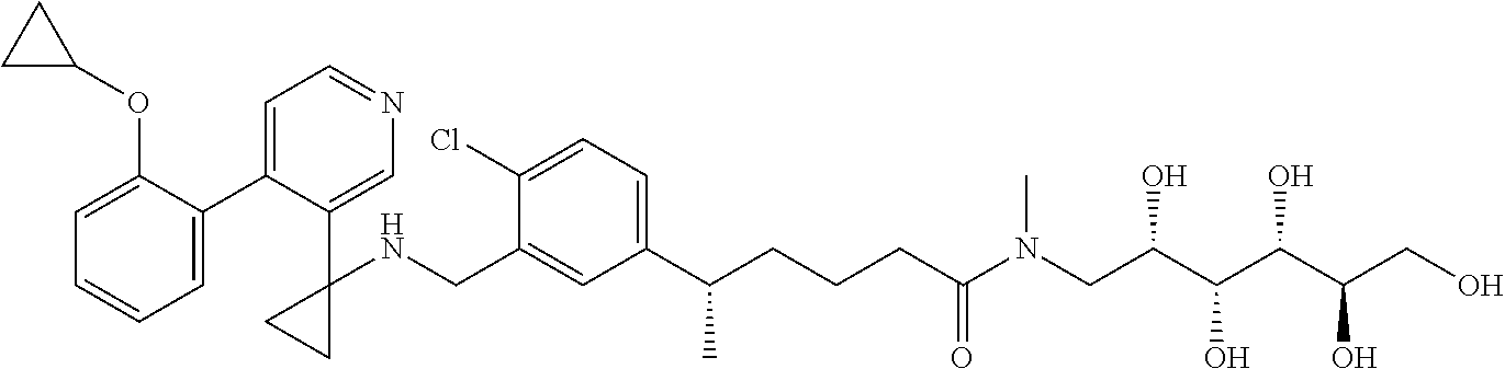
C1(C2=CC=NC=C2C2(NCC3=CC(C(CCCC(N(CC(C(C(C(CO)O)O)O)O)C)=O)C)=CC=C3Cl)CC2)=CC=CC=C1OC1CC1
